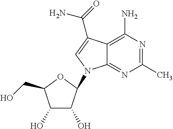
C12=C(N)N=C(C)N=C1N(C1C(O)C(O)C(CO)O1)C=C2C(N)=O
